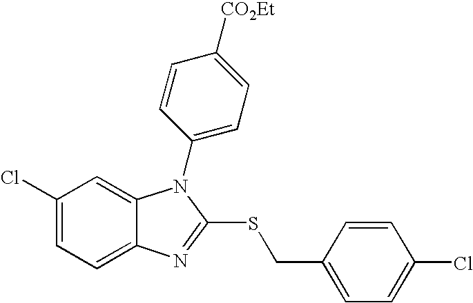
C1(Cl)=CC=C2C(=C1)N(C1=CC=C([CO2Et])C=C1)C(SCC1=CC=C(Cl)C=C1)=N2
